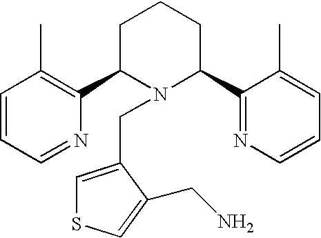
C1=CC=NC(C2N(CC3=CSC=C3CN)C(C3=NC=CC=C3C)CCC2)=C1C
